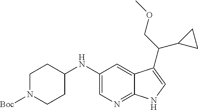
C1=C(NC2CCN([Boc])CC2)C=C2C(=N1)NC=C2C(COC)C1CC1
